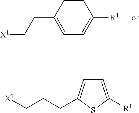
[X1]CCC1=CC=C([R1])C=C1.C1=C([R1])SC(CCC[X1])=C1
